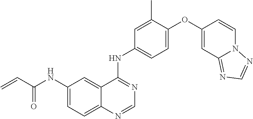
C12=CC=C(NC(C=C)=O)C=C1C(NC1=CC=C(OC3=CC4=NC=NN4C=C3)C(C)=C1)=NC=N2
